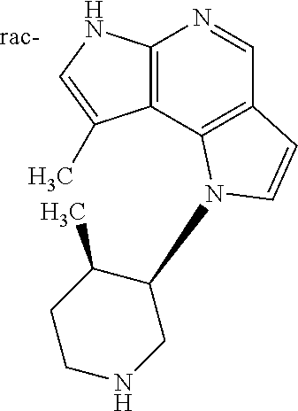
C12=C(NC=C1C)N=CC1=C2N(C2C(C)CCNC2)C=C1
